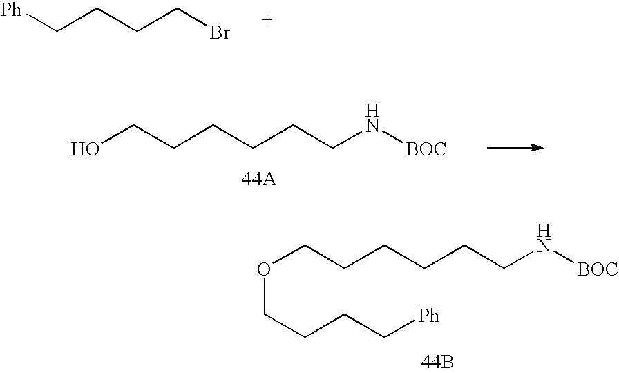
O(CCCCCCN[BOC])CCCC[Ph].[44B].[Ph]CCCCBr.OCCCCCCN[BOC]
